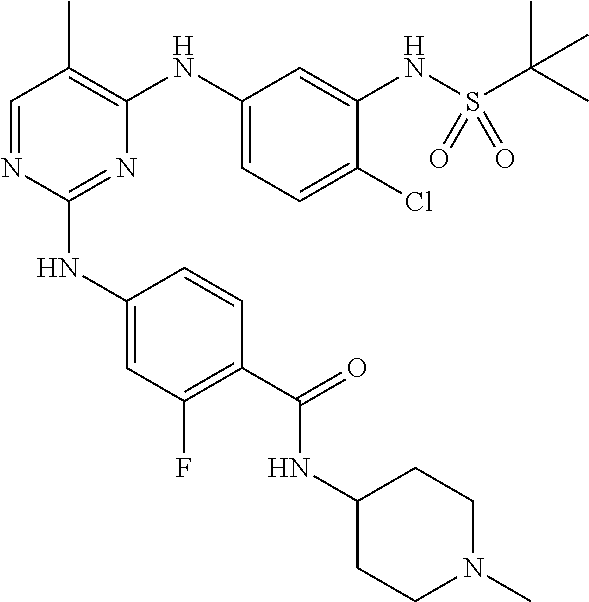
C1(NC2=CC(F)=C(C(=O)NC3CCN(C)CC3)C=C2)=NC(NC2=CC=C(Cl)C(NS(C(C)(C)C)(=O)=O)=C2)=C(C)C=N1
